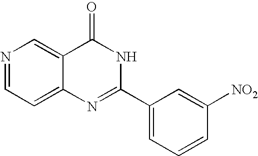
N1=CC=C2C(=C1)C(=O)NC(C1=CC=CC([NO2])=C1)=N2
